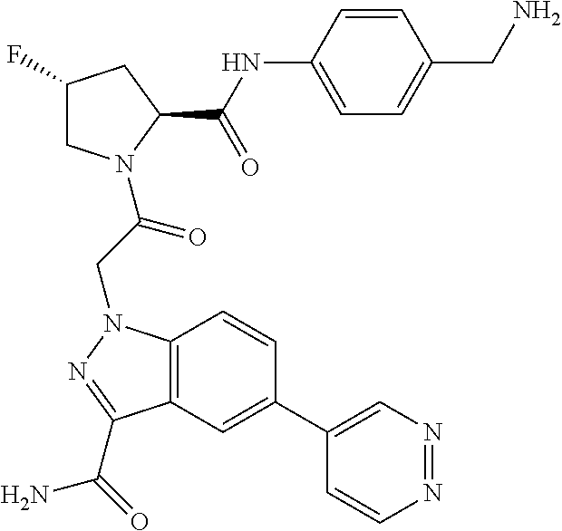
C12=C(C=C(C3=CN=NC=C3)C=C1)C(C(=O)N)=NN2CC(N1CC(F)CC1C(NC1=CC=C(CN)C=C1)=O)=O
